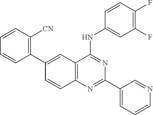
C1=CC2=C(C=C1C1=C([CN])C=CC=C1)C(NC1=CC(F)=C(F)C=C1)=NC(C1=CC=CN=C1)=N2
